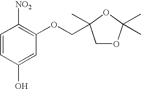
C1=CC(O)=CC(OCC2(C)COC(C)(C)O2)=C1[NO2]
